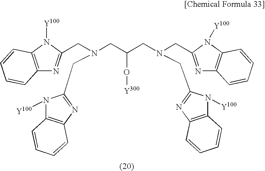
C12=C(N([Y100])C(CN(CC(CN(CC3=NC4=C(N3[Y100])C=CC=C4)CC3=NC4=C(N3[Y100])C=CC=C4)O[Y300])CC3=NC4=C(N3[Y100])C=CC=C4)=N1)C=CC=C2
